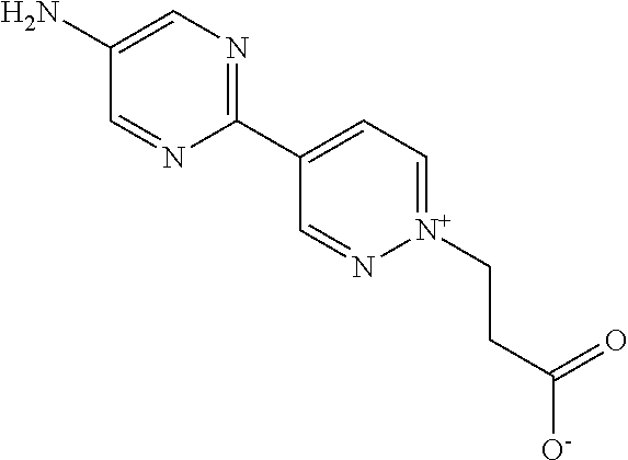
C1(N)=CN=C(C2=CC=[N+](CCC([O-])=O)N=C2)N=C1
